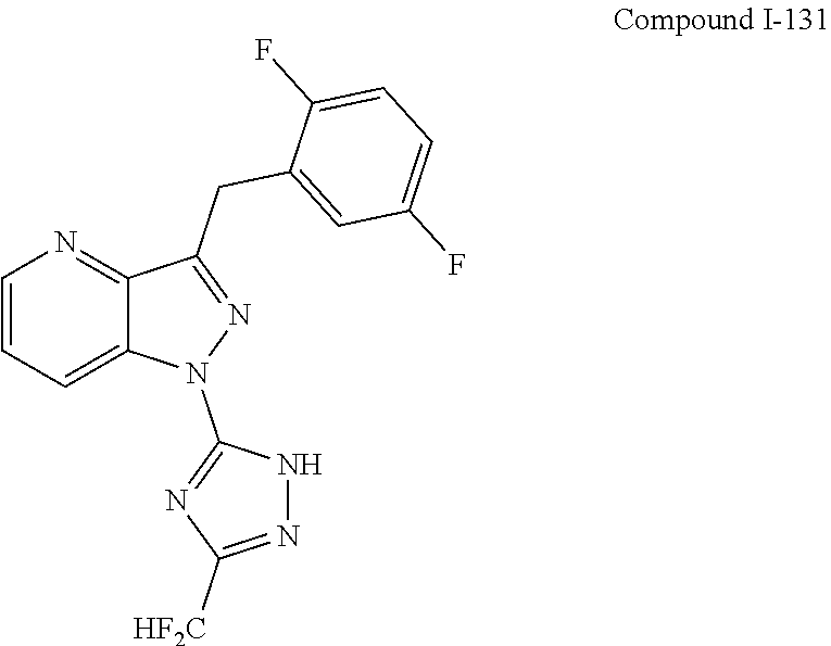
C1(CC2=NN(C3=NC([HF2C])=NN3)C3=CC=CN=C32)=CC(F)=CC=C1F
